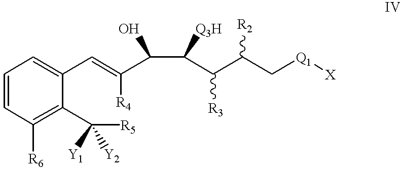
C1=CC([R6])=C(C([R5])([Y1])[Y2])C(C=C([R4])C(C(C(C(C[Q1][X])[R2])[R3])[Q3H])O)=C1
